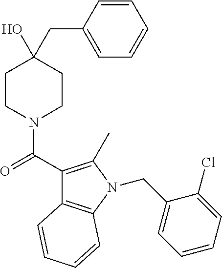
C12=C(N(CC3=CC=CC=C3Cl)C(C)=C1C(=O)N1CCC(O)(CC3=CC=CC=C3)CC1)C=CC=C2
